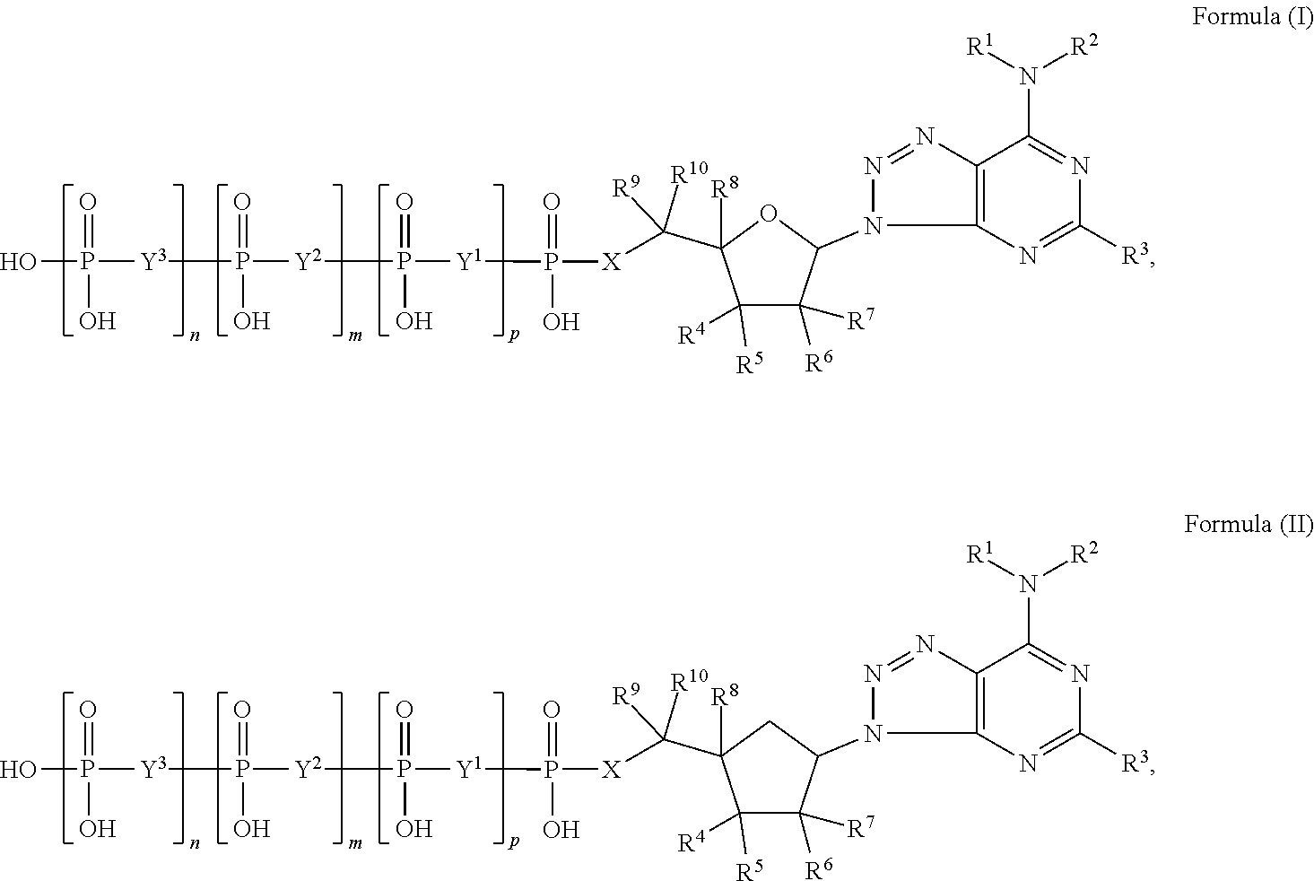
C1([R3])=NC2=C(N=NN2C2C([R7])([R6])C([R4])([R5])C(C([X]P([Y1]P(=O)(O)[Y2]P(=O)(O)[Y3]P(=O)(O)O)(=O)O)([R9])[R10])([R8])O2)C(N([R1])[R2])=N1.C1([R3])=NC2=C(N=NN2C2C([R7])([R6])C([R4])([R5])C(C([X]P([Y1]P(=O)(O)[Y2]P(=O)(O)[Y3]P(=O)(O)O)(=O)O)([R9])[R10])([R8])C2)C(N([R1])[R2])=N1
